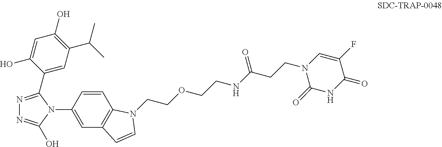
N1=C(C2=CC(C(C)C)=C(O)C=C2O)N(C2=CC3=C(C=C2)N(CCOCCNC(CCN2C=C(F)C(=O)NC2=O)=O)C=C3)C(O)=N1
